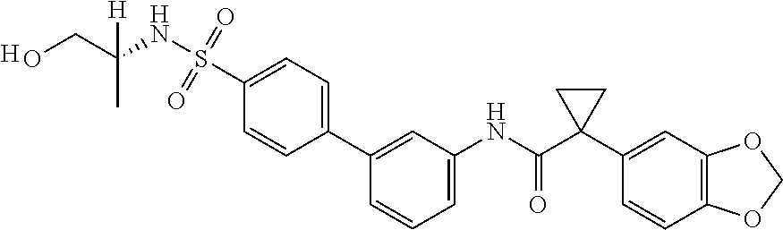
C1=C(NC(C2(C3=CC4=C(C=C3)OCO4)CC2)=O)C=C(C2=CC=C(S(=O)(=O)NC(CO)(C)[H])C=C2)C=C1.[H]
